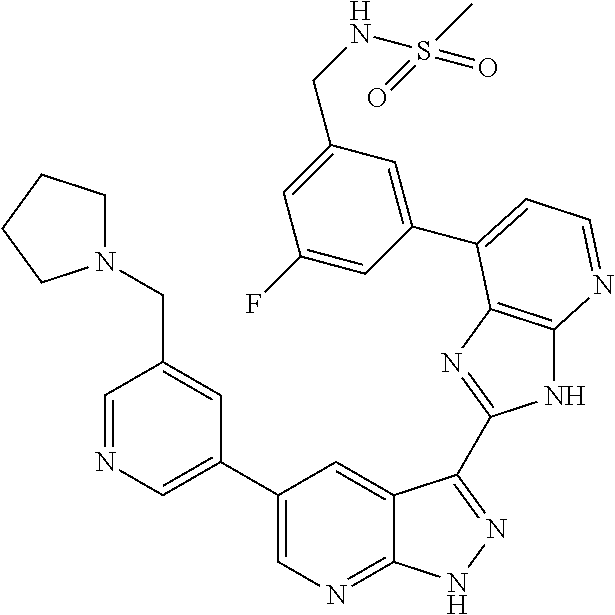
C1=NC=C(C2=CN=C3C(=C2)C(C2=NC4=C(N2)N=CC=C4C2=CC(CNS(C)(=O)=O)=CC(F)=C2)=NN3)C=C1CN1CCCC1
